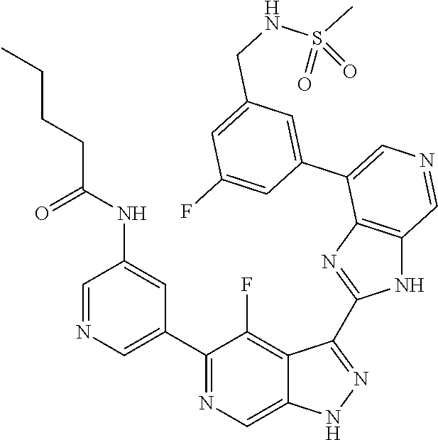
C1(C2=CN=CC(NC(=O)CCCC)=C2)=NC=C2C(=C1F)C(C1=NC3=C(N1)C=NC=C3C1=CC(CNS(C)(=O)=O)=CC(F)=C1)=NN2
